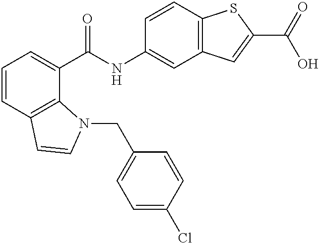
C1=CC2=C(C(C(NC3=CC4=C(C=C3)SC(C(=O)O)=C4)=O)=C1)N(CC1=CC=C(Cl)C=C1)C=C2
